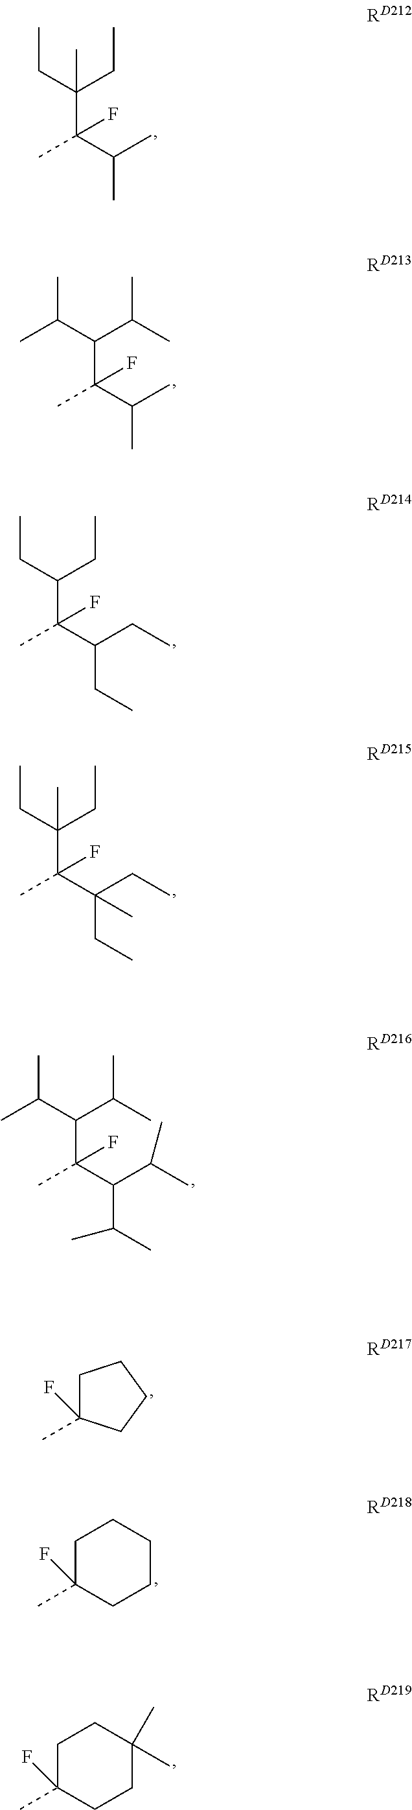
C(C(C(C)C)(C)F)(CC)(CC)C.C(C(C(C)C)(C)F)(C(C)C)C(C)C.C(C(C(CC)CC)(C)F)(CC)CC.C(C(C(CC)(CC)C)(C)F)(CC)(CC)C.C(C(C(C(C)C)C(C)C)(C)F)(C(C)C)C(C)C.C1C(C)(F)CCC1.C1C(C)(F)CCCC1.C1C(C)(F)CCC(C)(C)C1
